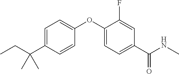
C1=C(C(CC)(C)C)C=CC(OC2=CC=C(C(NC)=O)C=C2F)=C1
